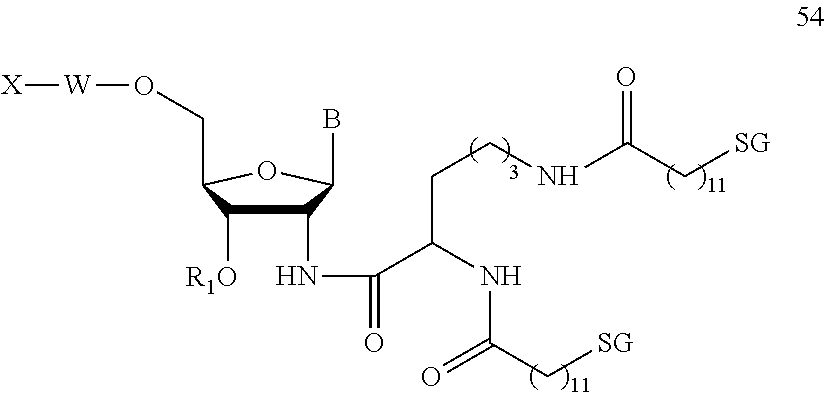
C1(NC(C(NC(C[SG])=O)CCNC(C[SG])=O)=O)C([R1O])C(CO[W][X])OC1B
